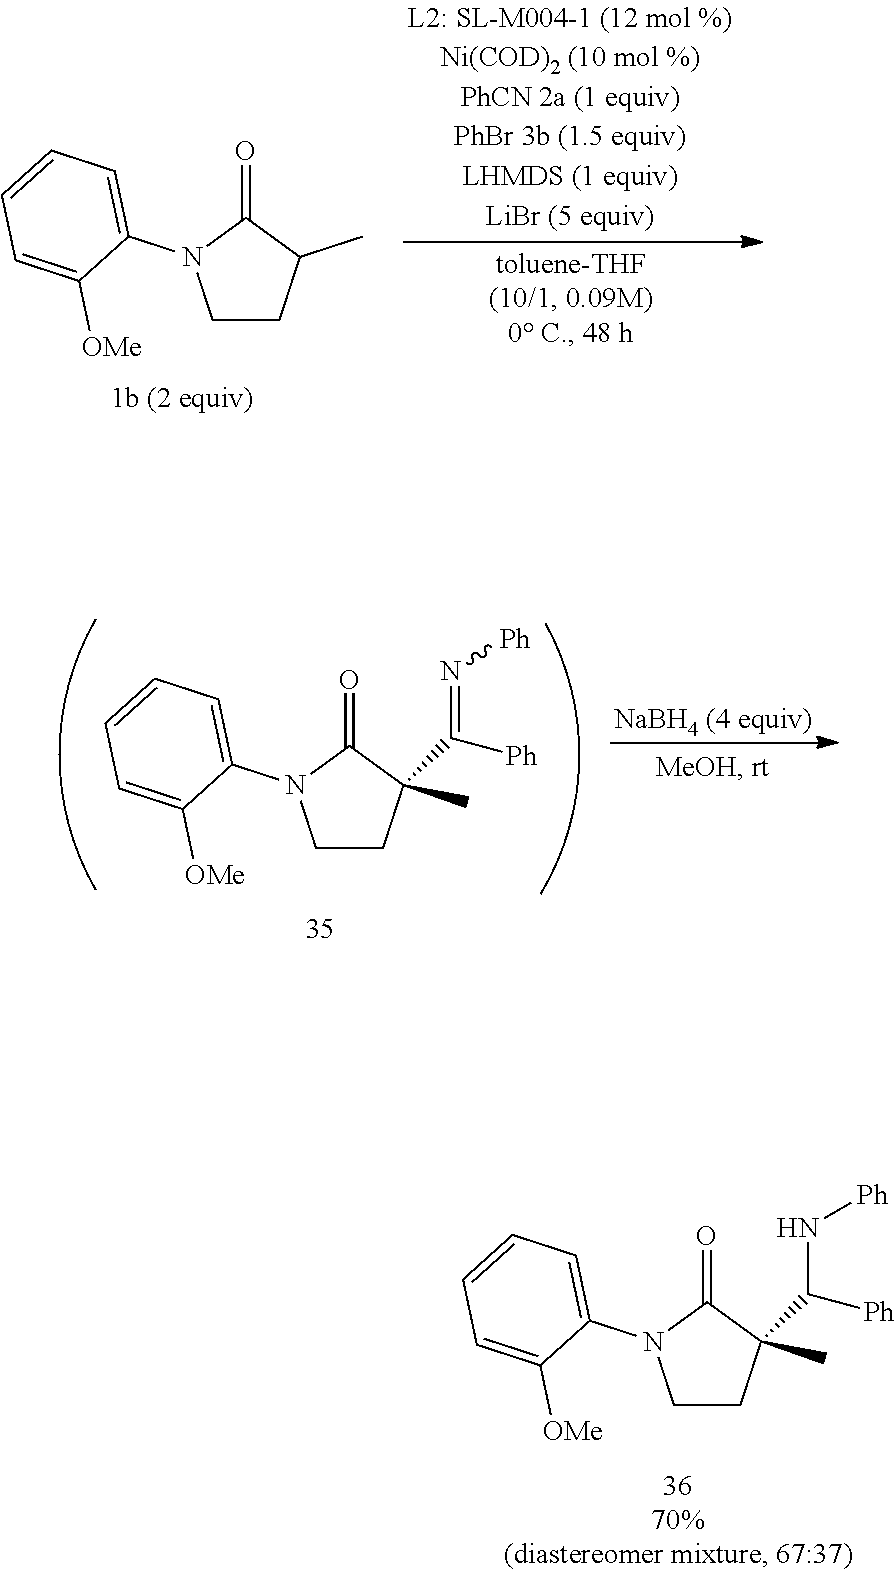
C1CC(C)C(=O)N1C1=CC=CC=C1[OMe].C1CC(C([Ph])N[Ph])(C)C(=O)N1C1=CC=CC=C1[OMe].[NaBH4 (4 equiv)].C1CC(C([Ph])=N[Ph])(C)C(=O)N1C1=CC=CC=C1[OMe]
